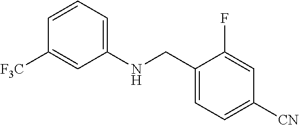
C1=CC=C(NCC2=CC=C([CN])C=C2F)C=C1[F3C]
